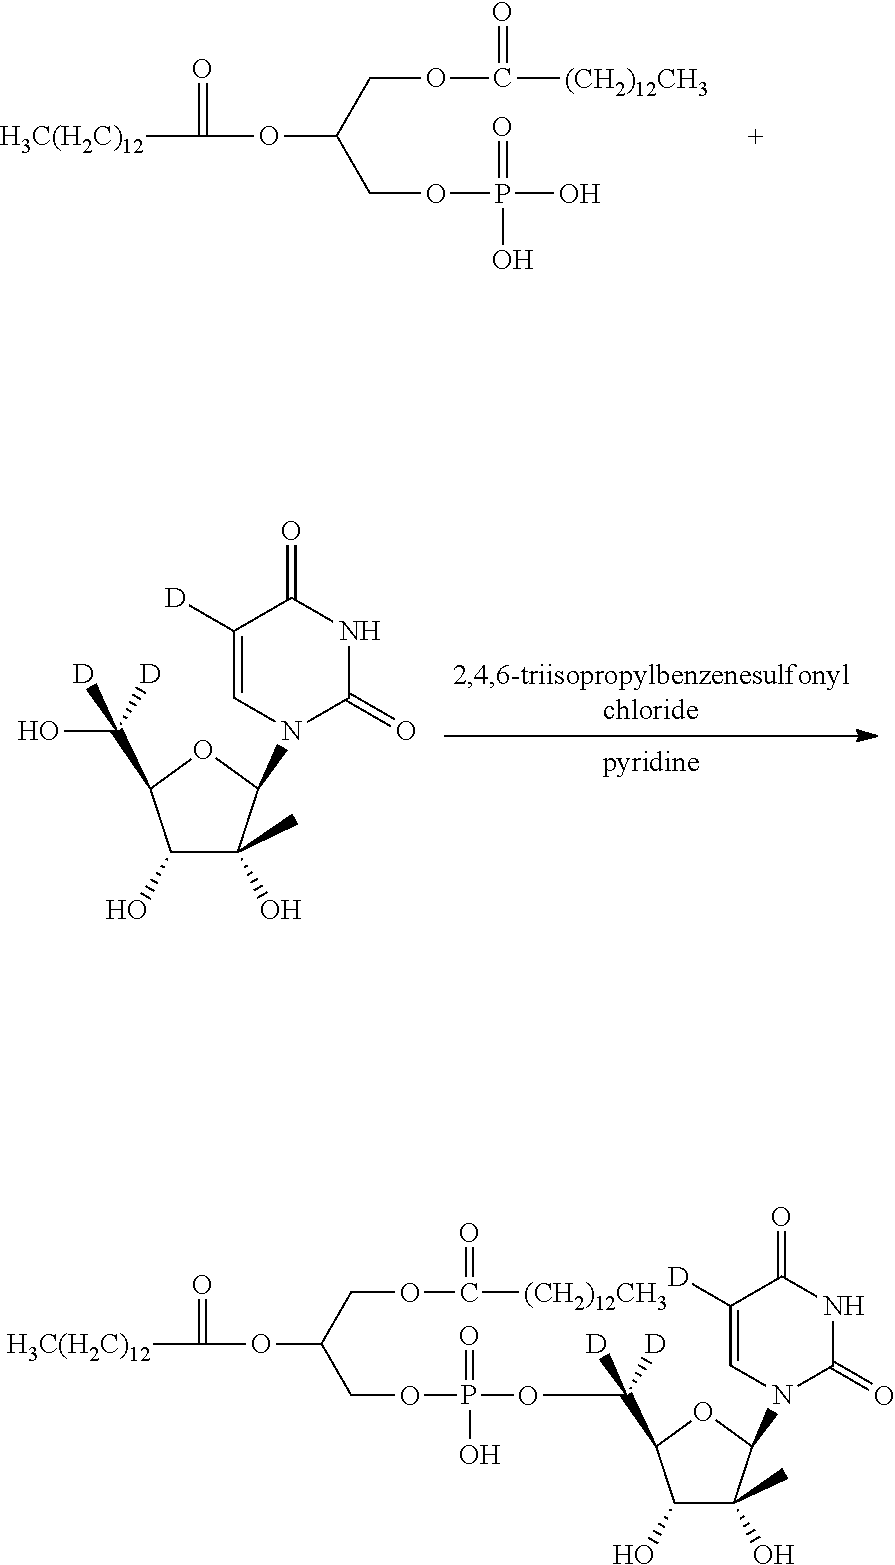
[H3C(H2C)12]C(OC(COC(=O)[(CH2)12CH3])COP(=O)(O)O)=O.C1([D])=CN(C2C(O)(C)C(O)C(C(O)([D])[D])O2)C(=O)NC1=O.C1([D])=CN(C2C(O)(C)C(O)C(C([D])([D])OP(OCC(OC([H3C(H2C)12])=O)COC(=O)[(CH2)12CH3])(=O)O)O2)C(=O)NC1=O
